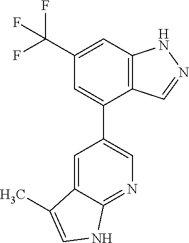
C12=C(C=C(C(F)(F)F)C=C1C1=CN=C3C(=C1)C(C)=CN3)NN=C2
